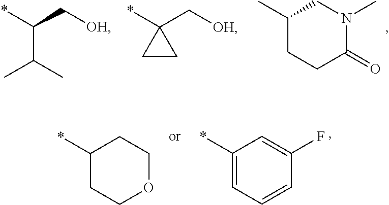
C(C(C)C)(*)C[OH].C1CC1(*)C[OH].C1(C)CCC(=O)N(C)C1.C1(*)CCOCC1.C1(*)=CC=CC(F)=C1
